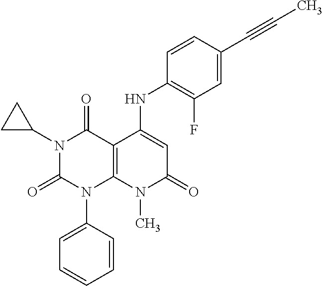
C1(NC2=CC(=O)N(C)C3=C2C(=O)N(C2CC2)C(=O)N3C2=CC=CC=C2)=C(F)C=C(C#CC)C=C1
